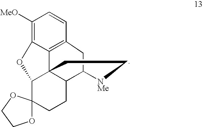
C12=C([MeO])C=CC3=C1C14C(C(C3)[NMe]CC1)CCC1(C4O2)OCCO1
